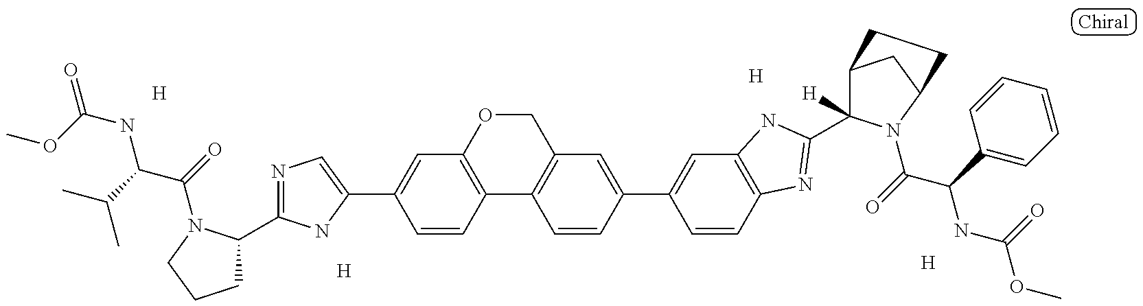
[H].[H].[H].C(NC(C(C)C)C(=O)N1C(C2=NC=C(C3=CC4=C(C=C3)C3=C(CO4)C=C(C4=CC5=C(C=C4)N=C(C4([H])C6CC(N4C(C(NC(OC)=O)C4=CC=CC=C4)=O)CC6)N5)C=C3)N2)CCC1)(=O)OC.[H]
